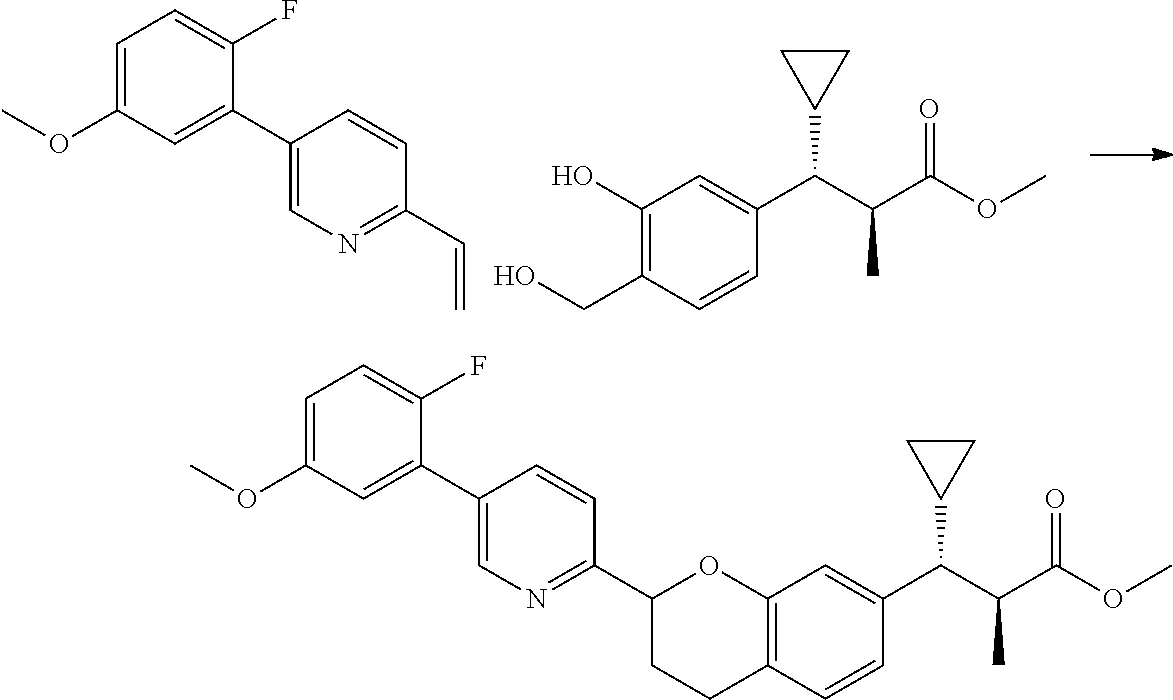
OCC1=C(O)C=C(C(C(C(OC)=O)C)C2CC2)C=C1.C1=C(OC)C=C(C2=CN=C(C=C)C=C2)C(F)=C1.C12=C(C=C(C(C(C(OC)=O)C)C3CC3)C=C1)OC(C1=NC=C(C3=CC(OC)=CC=C3F)C=C1)CC2
